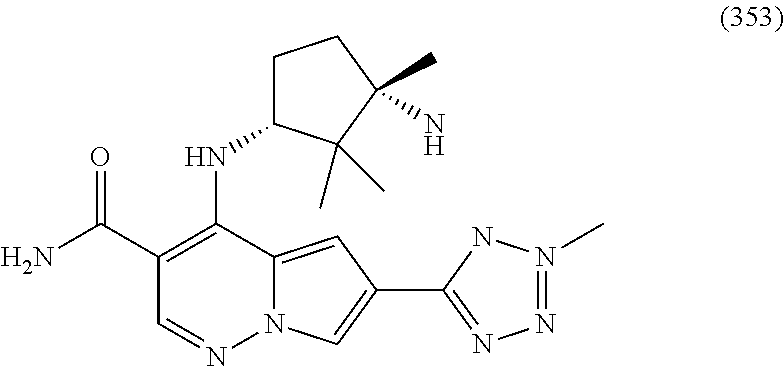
N12C(=CC(C3=NN=N(C)N3)=C1)C(NC1CCC(C)(N)C1(C)C)=C(C(=O)N)C=N2
